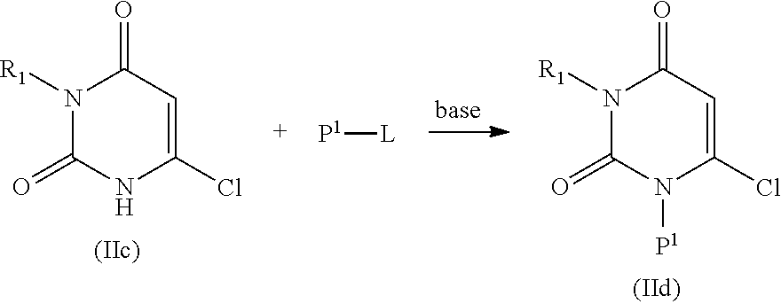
N1([R1])C(=O)NC(Cl)=CC1=O.N1([R1])C(=O)N([P1])C(Cl)=CC1=O.[P1][L]
